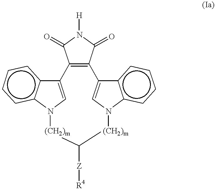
C12=CN(c3c1cccc3)[(CH2)m]C([Z][R4])[(CH2)m]N1C=C(C3=C2C(=O)N([H])C3=O)c2c1cccc2
